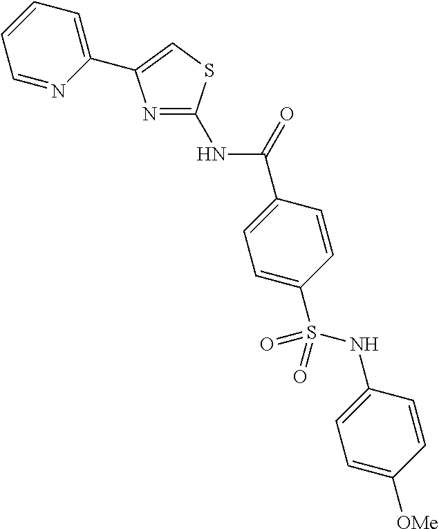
N1=C(NC(=O)C2=CC=C(S(NC3=CC=C([OMe])C=C3)(=O)=O)C=C2)SC=C1C1=CC=CC=N1
